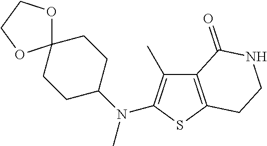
C12=C(SC(N(C)C3CCC4(CC3)OCCO4)=C1C)CCNC2=O
